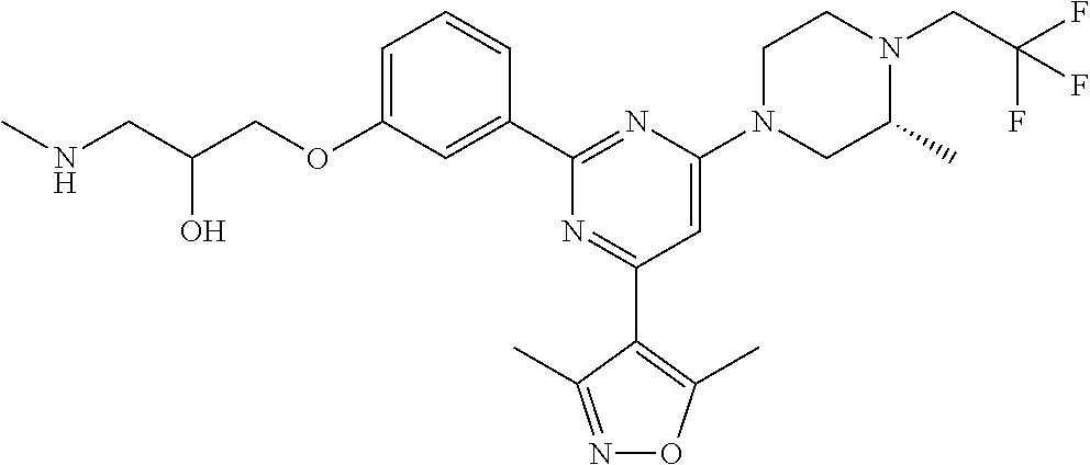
C1=C(OCC(CNC)O)C=C(C2=NC(N3CC(C)N(CC(F)(F)F)CC3)=CC(C3=C(C)ON=C3C)=N2)C=C1
